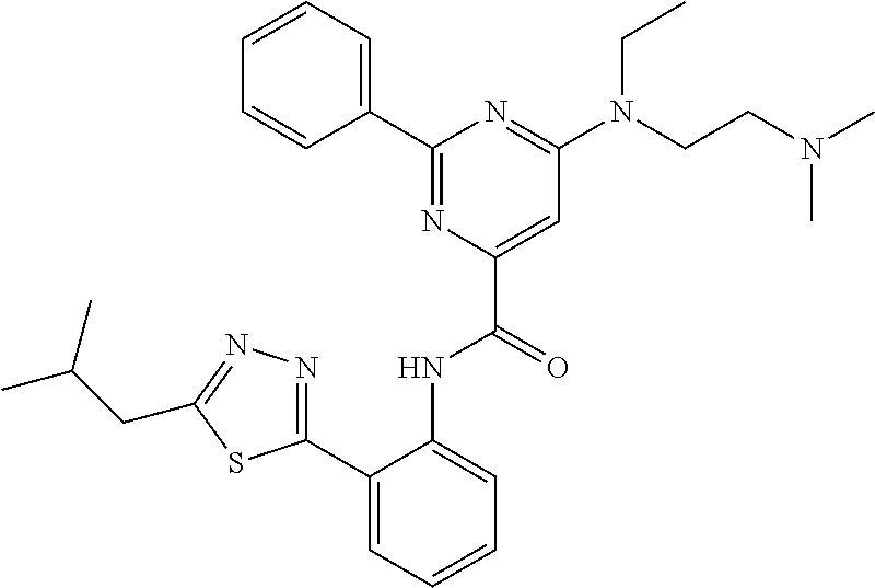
C1=CC=CC(C2=NC(C(=O)NC3=CC=CC=C3C3=NN=C(CC(C)C)S3)=CC(N(CCN(C)C)CC)=N2)=C1
